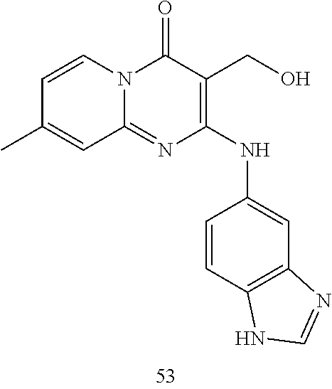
C1=CC(C)=CC2=NC(NC3=CC4=C(C=C3)NC=N4)=C(CO)C(=O)N12
